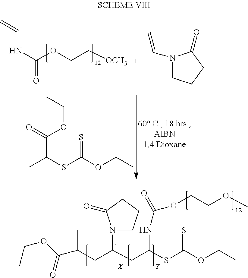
C(C(CC(CC(SC(OCC)=S)NC(OCCOC)=O)N1CCCC1=O)C)(OCC)=O.CC(SC(OCC)=S)C(OCC)=O.N(C(OCC[OCH3])=O)C=C.N1(C=C)CCCC1=O
